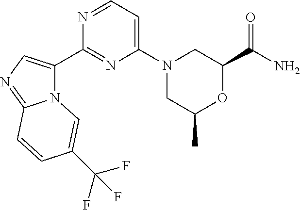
N12C(C3=NC(N4CC(C)OC(C(=O)N)C4)=CC=N3)=CN=C1C=CC(C(F)(F)F)=C2
